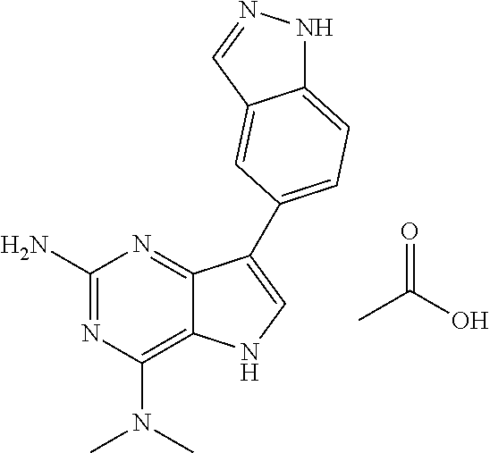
C1(N)=NC(N(C)C)=C2C(=N1)C(C1=CC=C3NN=CC3=C1)=CN2.O=C(O)C
